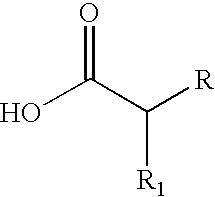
O=C(C([R])[R1])O
